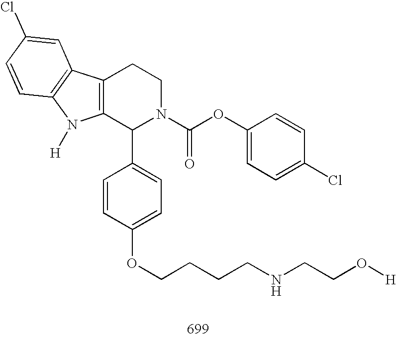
C12=C(C(C3=CC=C(OCCCCNCCO[H])C=C3)N(C(OC3=CC=C(Cl)C=C3)=O)CC1)N([H])C1=C2C=C(Cl)C=C1
